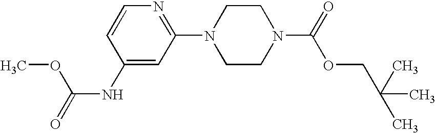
C1(NC(=O)OC)=CC(N2CCN(C(=O)OCC(C)(C)C)CC2)=NC=C1
